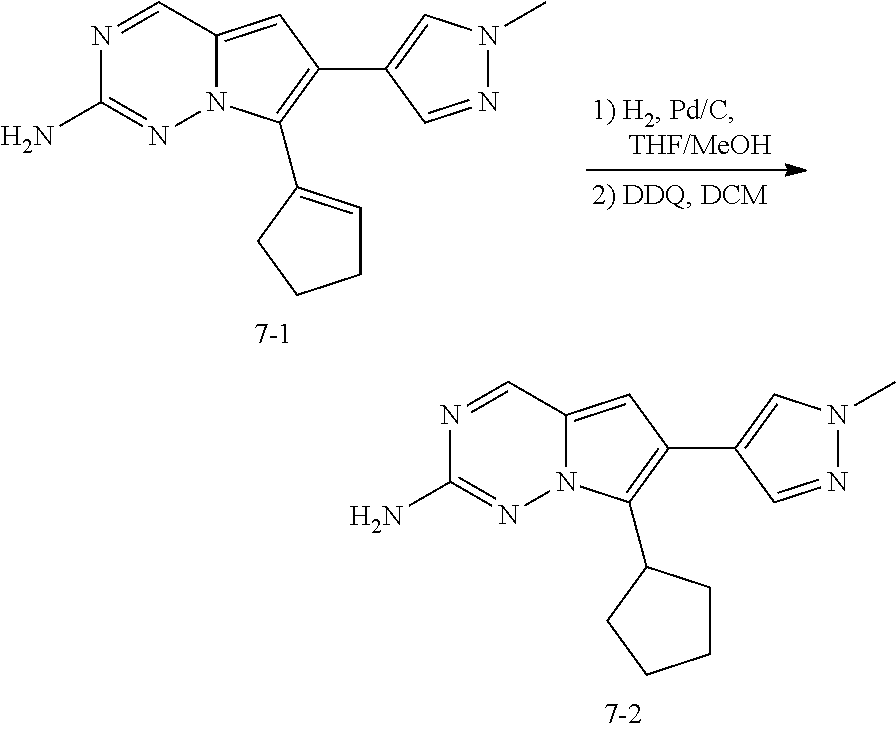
N1=CC2=CC(C3=CN(C)N=C3)=C(C3CCCC3)N2N=C1N.N1=CC2=CC(C3=CN(C)N=C3)=C(C3=CCCC3)N2N=C1N
